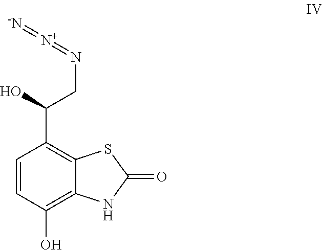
C1=CC(O)=C2C(=C1C(CN=[N+]=[-N])O)SC(=O)N2
